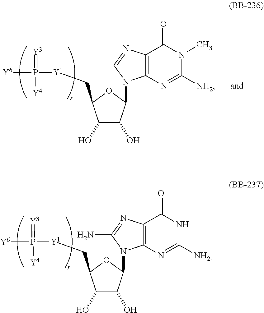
C1(O)C(O)C(N2C3=C(C(=O)NC([NH2])=N3)N=C2N)OC1C[Y1]P([Y6])(=[Y3])[Y4].C1(O)C(O)C(N2C3=C(C(=O)N(C)C([NH2])=N3)N=C2)OC1C[Y1]P([Y6])(=[Y3])[Y4]
